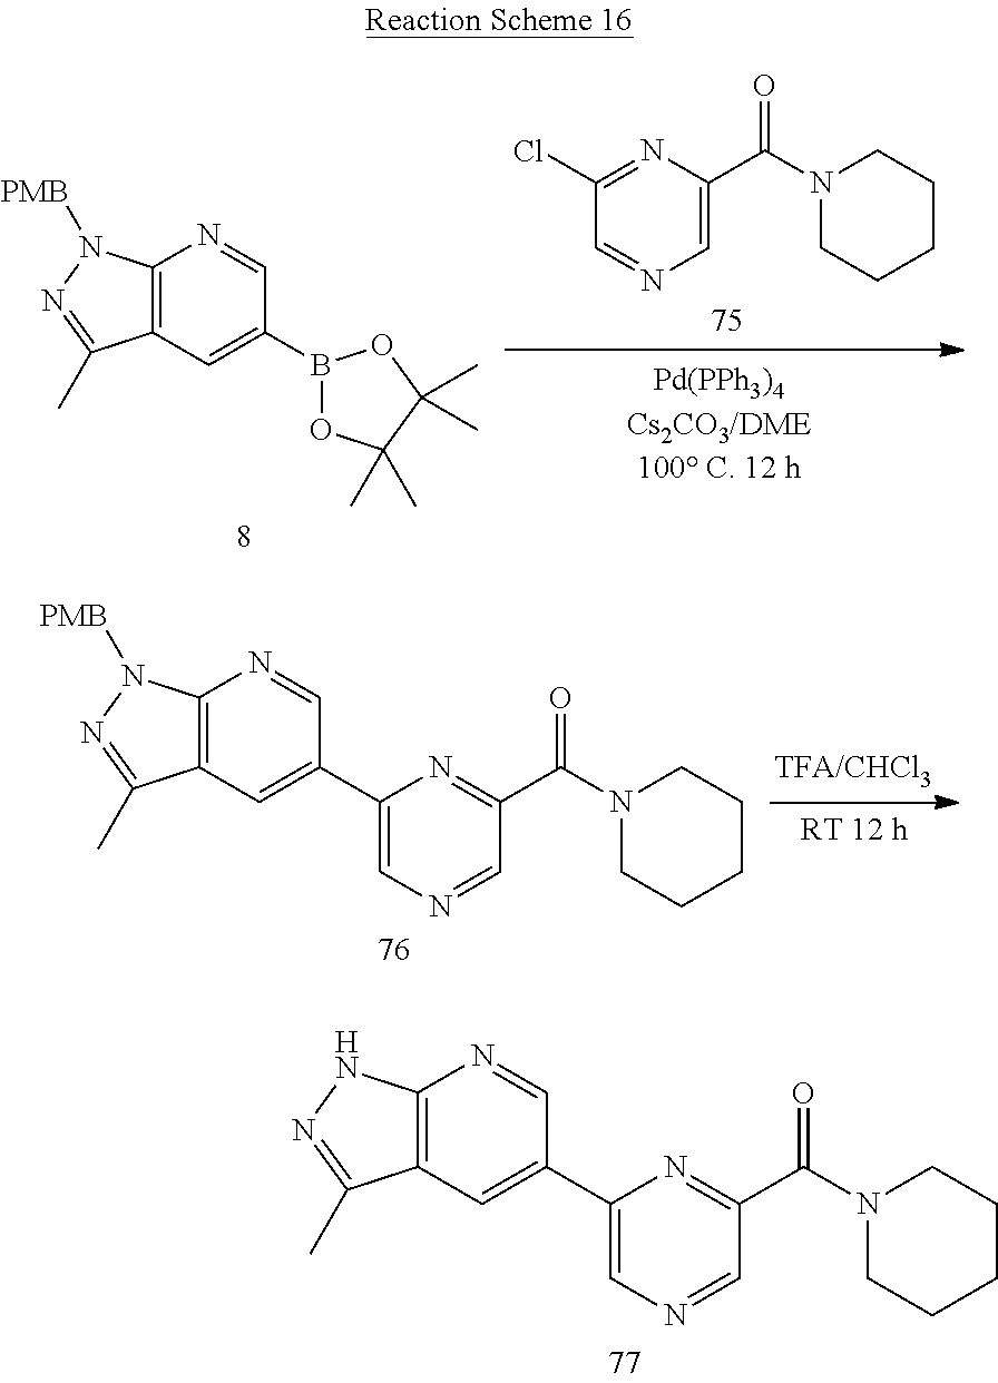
C12=C(C=C(C3=CN=CC(C(N4CCCCC4)=O)=N3)C=N1)C(C)=NN2[PMB].C12=C(C=C(C3=CN=CC(C(N4CCCCC4)=O)=N3)C=N1)C(C)=NN2.C12=C(C=C(B3OC(C)(C)C(C)(C)O3)C=N1)C(C)=NN2[PMB].C1=C(C(N2CCCCC2)=O)N=C(Cl)C=N1
